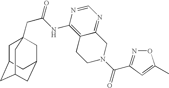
C1C2CC3CC(CC1(CC(=O)NC1=C4C(=NC=N1)CN(C(=O)C1=NOC(C)=C1)CC4)C3)C2
